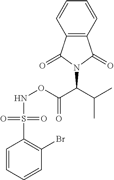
N(OC(C(C(C)C)N1C(=O)C2=C(C1=O)C=CC=C2)=O)S(C1=C(Br)C=CC=C1)(=O)=O
